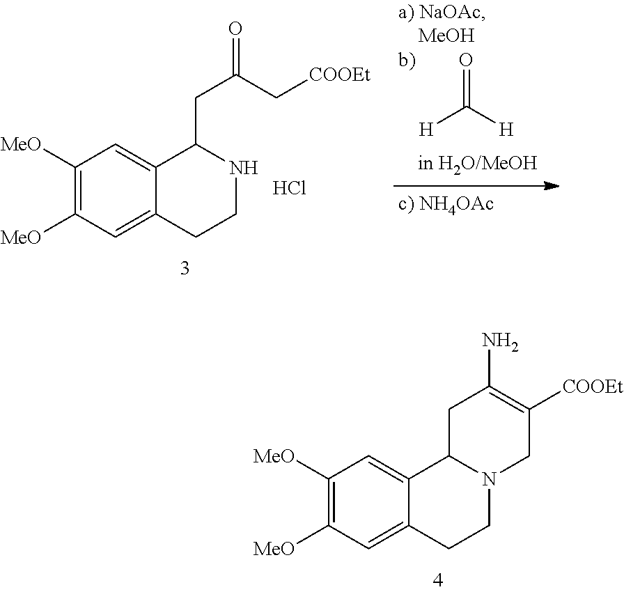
C1([MeO])=C([MeO])C=C2C(=C1)C(CC(=O)C[COOEt])NCC2.Cl.[H]C([H])=O.C1([MeO])=C([MeO])C=C2C(=C1)C1N(CC2)CC([COOEt])=C(N)C1
